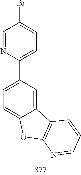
C1(C2=CC=C(Br)C=N2)=CC=C2C(=C1)C1=C(O2)N=CC=C1
